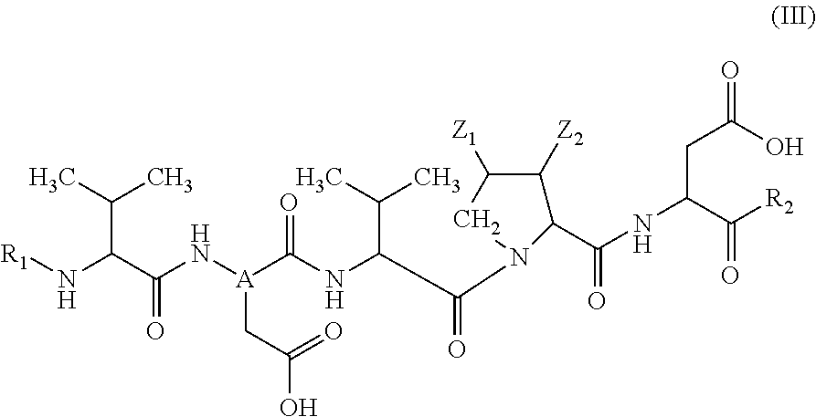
[R1]NC(C(N[A](C(NC(C(=O)N1CC([Z1])C([Z2])C1C(NC(C([R2])=O)CC(=O)O)=O)C(C)C)=O)CC(O)=O)=O)C(C)C
